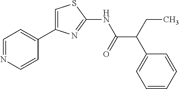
C1(C2=CSC(NC(=O)C(C3=CC=CC=C3)CC)=N2)=CC=NC=C1
